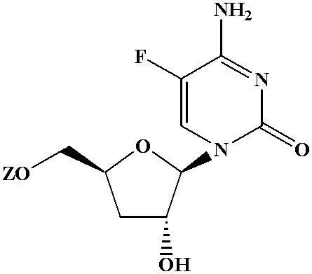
C1(F)=CN(C2C(O)CC(C[ZO])O2)C(=O)N=C1N
